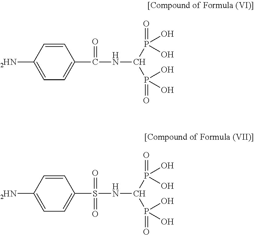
C1=CC([2HN])=CC=C1C(NC(P(O)(O)=O)P(O)(=O)O)=O.C1=CC([2HN])=CC=C1S(NC(P(O)(O)=O)P(O)(=O)O)(=O)=O
